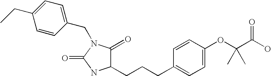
C1(=O)C(CCCC2=CC=C(OC(C(O)=O)(C)C)C=C2)NC(=O)N1CC1=CC=C(CC)C=C1
